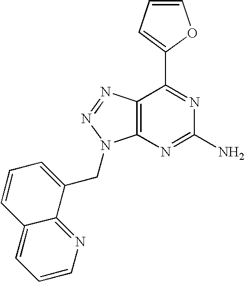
C1=CC=C(C2=NC(N)=NC3=C2N=NN3CC2=CC=CC3=CC=CN=C23)O1
